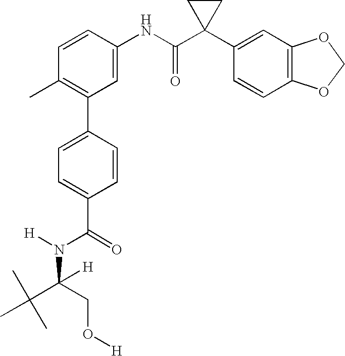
C1(NC(C2(C3=CC4=C(C=C3)OCO4)CC2)=O)=CC(C2=CC=C(C(=O)N(C(C(C)(C)C)(CO[H])[H])[H])C=C2)=C(C)C=C1
